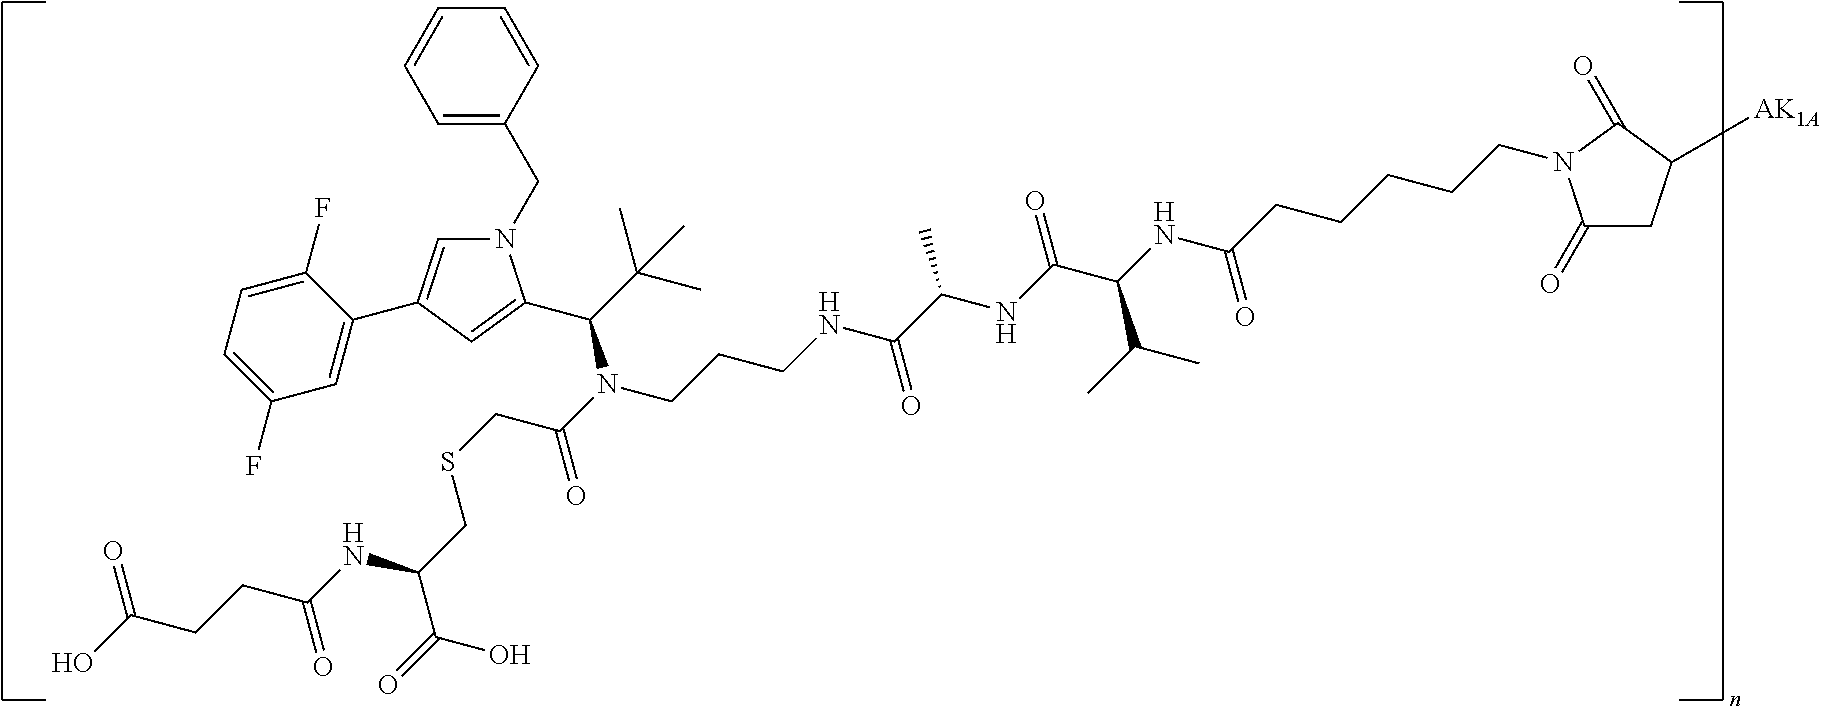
N1(CC2=CC=CC=C2)C=C(C2=CC(F)=CC=C2F)C=C1C(C(C)(C)C)N(CCCNC(C(NC(C(NC(CCCCCN1C(=O)CC([AK1A])C1=O)=O)C(C)C)=O)C)=O)C(=O)CSCC(C(=O)O)NC(CCC(O)=O)=O
